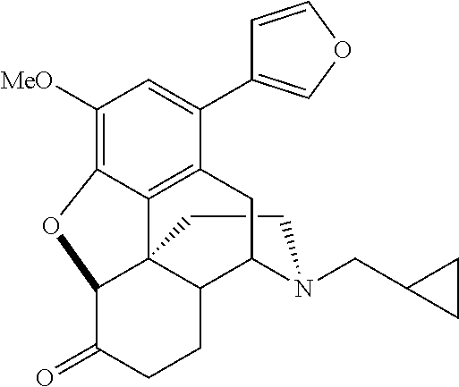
C1CN(CC2CC2)C2C3C14C1=C(C(C5=COC=C5)=CC([MeO])=C1OC4C(=O)CC3)C2
